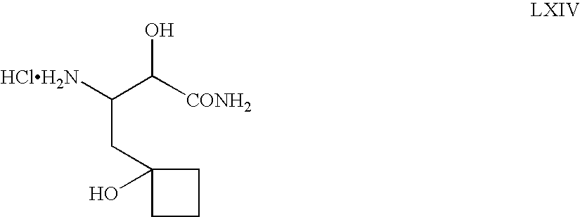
[HClH2N]C(C([CONH2])O)CC1(O)CCC1
